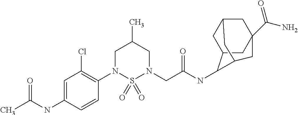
C1=C(NC(C)=O)C=CC(N2S(=O)(=O)N(CC(NC3C4CC5CC(C(=O)N)(CC3C5)C4)=O)CC(C)C2)=C1Cl
